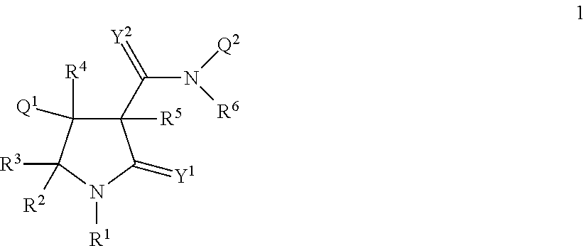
C1(C(=[Y2])N([Q2])[R6])([R5])C([Q1])([R4])C([R3])([R2])N([R1])C1=[Y1]
